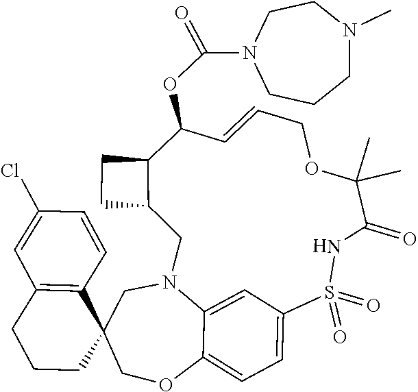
C1CC2(C3=C(C1)C=C(Cl)C=C3)COC1=CC=C3C=C1N(C2)CC1C(CC1)C(OC(=O)N1CCCN(C)CC1)C=CCOC(C)(C)C(=O)NS3(=O)=O
